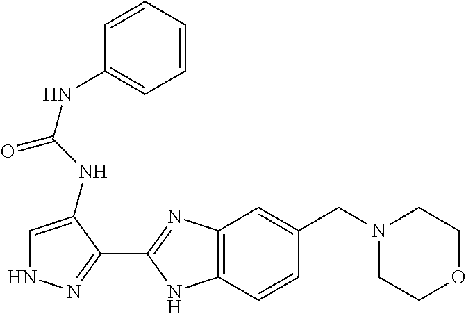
C1=C(NC(NC2=CC=CC=C2)=O)C(C2=NC3=C(N2)C=CC(CN2CCOCC2)=C3)=NN1
